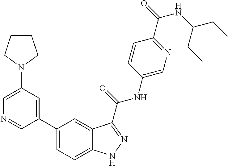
C1(N2CCCC2)=CN=CC(C2=CC=C3C(=C2)C(C(NC2=CN=C(C(=O)NC(CC)CC)C=C2)=O)=NN3)=C1
